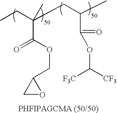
CCC(CC(C)C(=O)OC([CF3])[F3C])(C(OCC1CO1)=O)C
